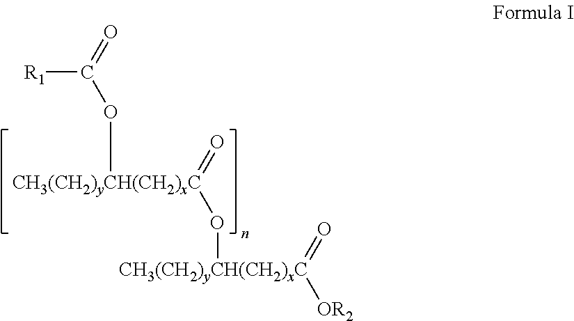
[R1]C(=O)O[CH3(CH2)yCH(CH2)xC](=O)O[CH3(CH2)yCH(CH2)xC]([OR2])=O
